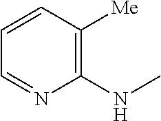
C1(NC)=C([Me])C=CC=N1
